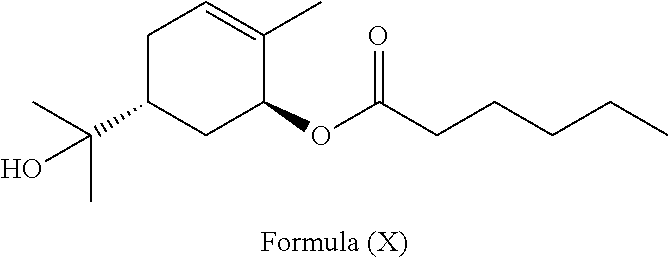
C1C(C(C)(C)O)CC(OC(=O)CCCCC)C(C)=C1
